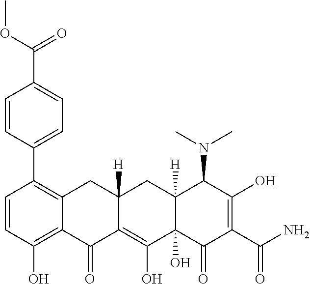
C1=CC(O)=C2C(=C1C1=CC=C(C(OC)=O)C=C1)CC1([H])C(=C(O)C3(O)C([H])(C1)C(N(C)C)C(O)=C(C(N)=O)C3=O)C2=O
